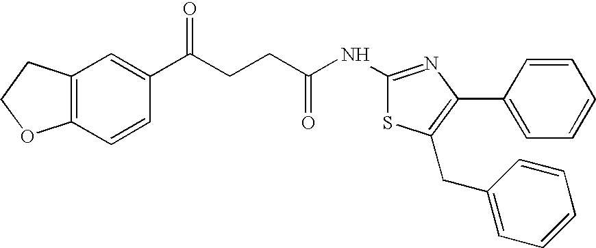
C12=C(C=CC(C(CCC(NC3=NC(C4=CC=CC=C4)=C(CC4=CC=CC=C4)S3)=O)=O)=C1)OCC2
